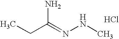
CCC(=NNC)N.Cl
